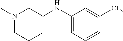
N1(C)CCCC(NC2=CC=CC([CF3])=C2)C1
